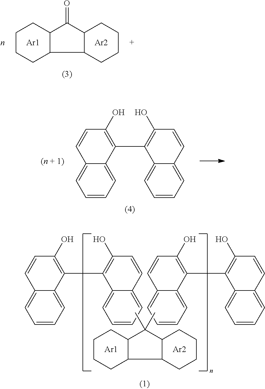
C12=CC=CC=C1C(C1=C(O)C=CC3=CC=CC=C13)=C(O)C=C2.C12=CC=CC=C1C(C1=C(O)C=CC3=CC=CC=C13)=C(O)C=C2.C1CCC2C(C1)C(C)(C)C1C2CCCC1.[Ar1].[Ar2].C1CCC2C(C1)C(=O)C1C2CCCC1.[Ar1].[Ar2].C12=CC=CC=C1C(C1=C(O)C=CC3=CC=CC=C13)=C(O)C=C2
